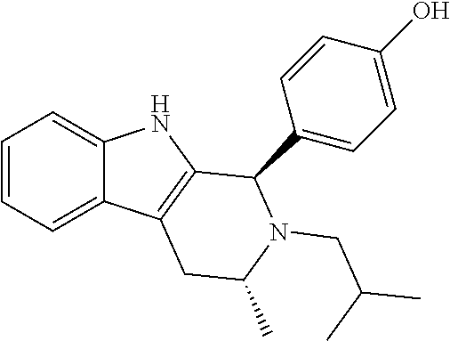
C1=CC=C2C(=C1)NC1=C2CC(C)N(CC(C)C)C1C1=CC=C(O)C=C1
